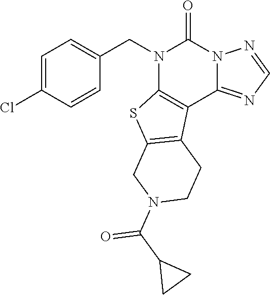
N1(CC2=CC=C(Cl)C=C2)C2=C(C3=NC=NN3C1=O)C1=C(S2)CN(C(C2CC2)=O)CC1
